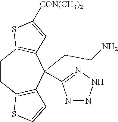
C1CC2=C(C(CCN)(C3=NNN=N3)C3=C1SC([CON(CH3)2])=C3)C=CS2
